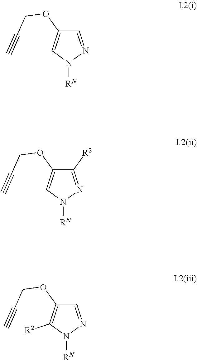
C1(OCC#C)=CN([RN])N=C1.C1(OCC#C)=CN([RN])N=C1[R2].C1(OCC#C)=C([R2])N([RN])N=C1
